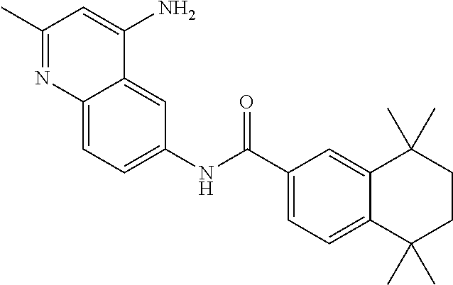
C12=CC=C(NC(C3=CC=C4C(=C3)C(C)(C)CCC4(C)C)=O)C=C1C(N)=CC(C)=N2
